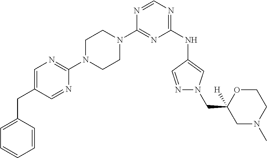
C1(N2CCN(C3=NC=C(CC4=CC=CC=C4)C=N3)CC2)=NC(NC2=CN(CC3([H])CN(C)CCO3)N=C2)=NC=N1
